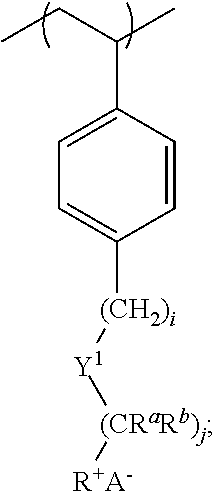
C1=CC(C(CC)C)=CC=C1[(CH2)i][Y1][(CRaRb)j][R+A-]
